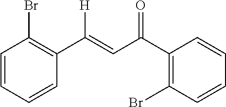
C1=CC=CC(C(=CC(C2=C(Br)C=CC=C2)=O)[H])=C1Br
